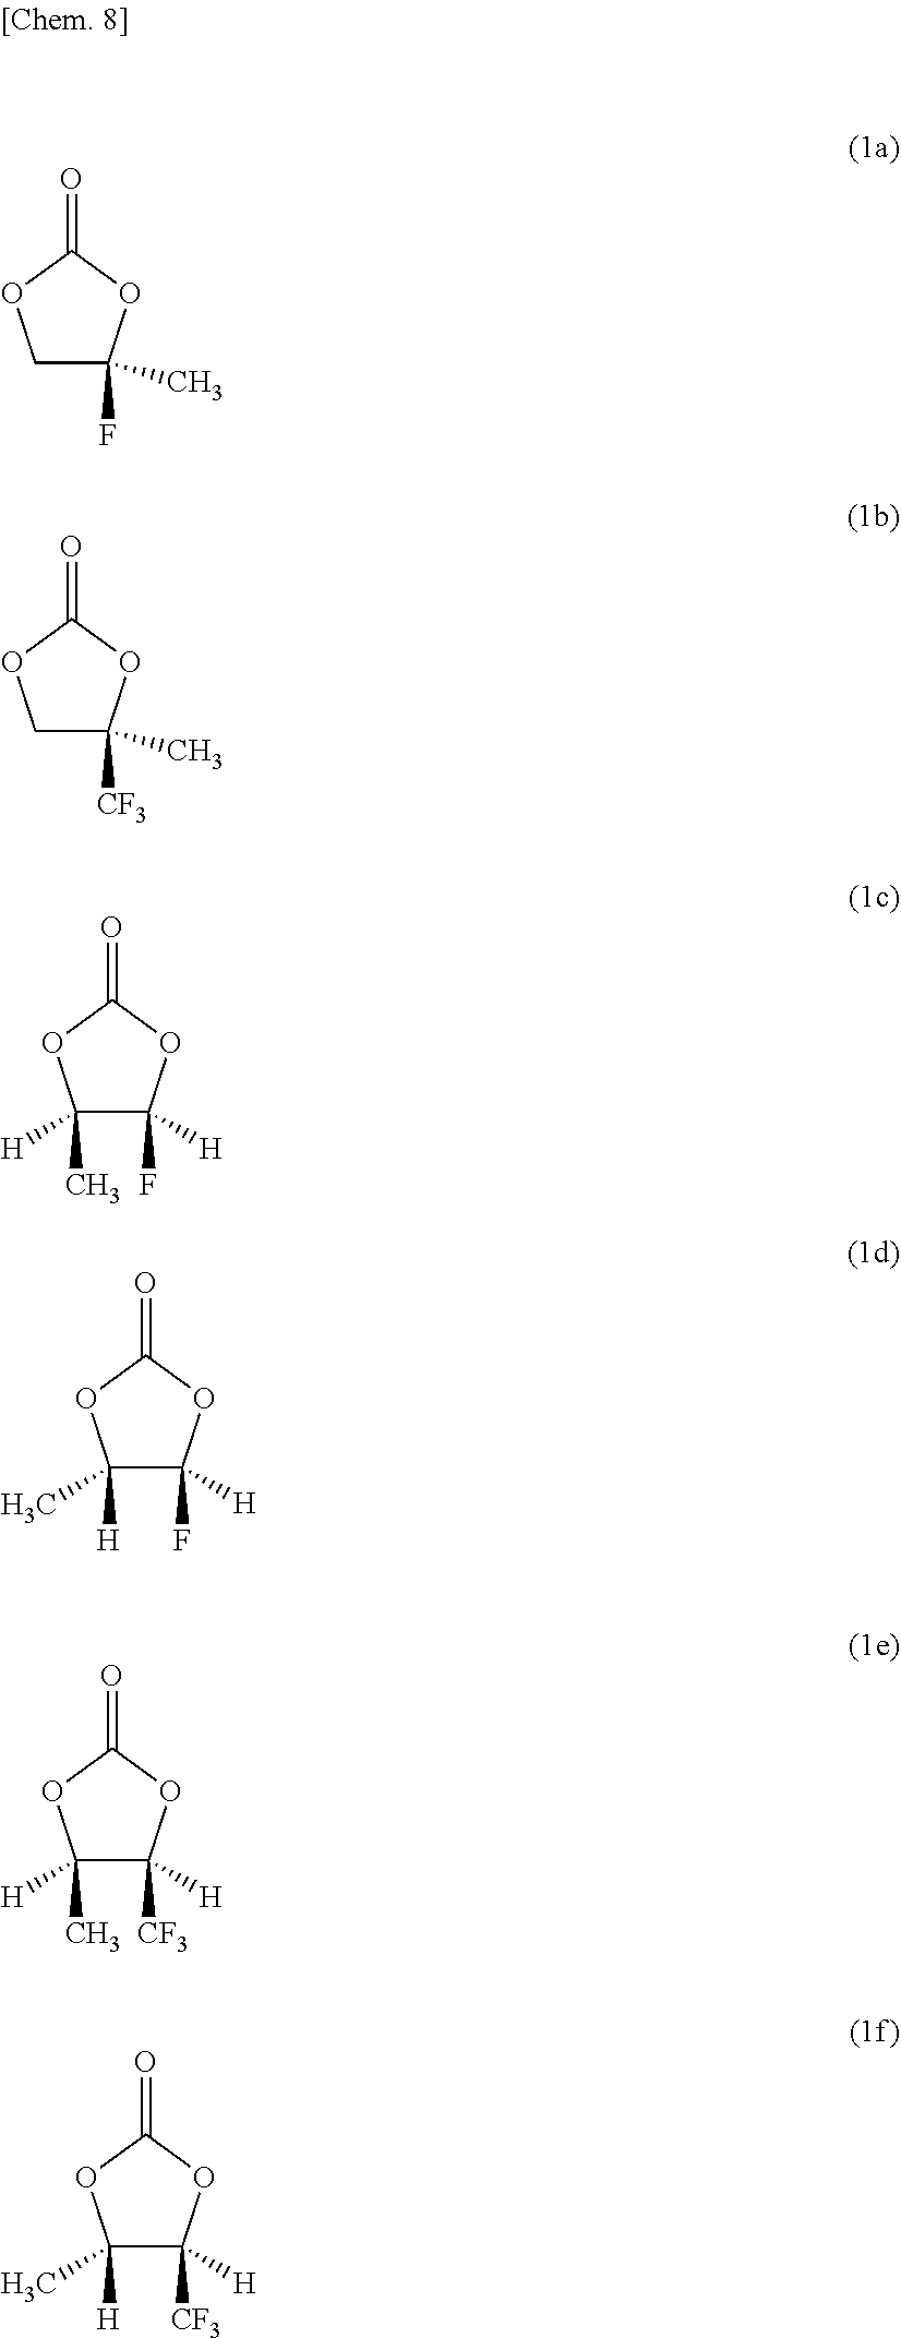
C1C(F)(C)OC(=O)O1.C1C([CF3])(C)OC(=O)O1.C1(C)([H])C(F)([H])OC(=O)O1.C1([H])(C)C(F)([H])OC(=O)O1.C1(C)([H])C([CF3])([H])OC(=O)O1.C1([H])(C)C([CF3])([H])OC(=O)O1
